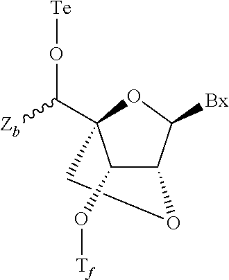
C1OC2C(O[Tf])C1(C([Zb])O[Te])OC2[Bx]
